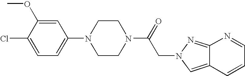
C1(OC)=CC(N2CCN(C(=O)CN3N=C4C(=C3)C=CC=N4)CC2)=CC=C1Cl
